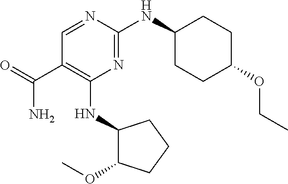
N1=C(NC2CCC(OCC)CC2)N=CC(C(=O)N)=C1NC1C(OC)CCC1
